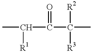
CC(C(C(C)([R2])[R3])=O)[R1]
